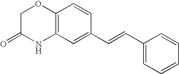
C12=C(C=C(C=CC3=CC=CC=C3)C=C1)NC(=O)CO2
